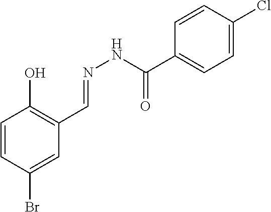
C1=CC(Br)=CC(C=NNC(C2=CC=C(Cl)C=C2)=O)=C1O
